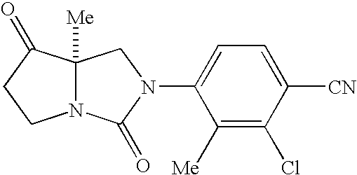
C1(N2C(=O)N3C([Me])(C2)C(=O)CC3)=CC=C([CN])C(Cl)=C1[Me]
